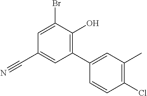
BrC1=CC(C#N)=CC(C2=CC(C)=C(Cl)C=C2)=C1O
